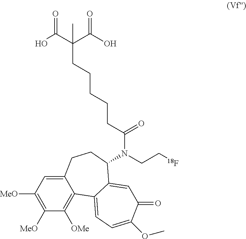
C1([MeO])=C([MeO])C=C2C(=C1[OMe])C1=CC=C(OC)C(=O)C=C1C(N(C(CCCCCC(C(O)=O)(C(O)=O)C)=O)CC[18F])CC2
